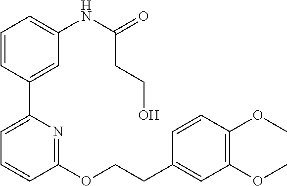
C1=CC(C2=CC=CC(OCCC3=CC(OC)=C(OC)C=C3)=N2)=CC(NC(=O)CCO)=C1
